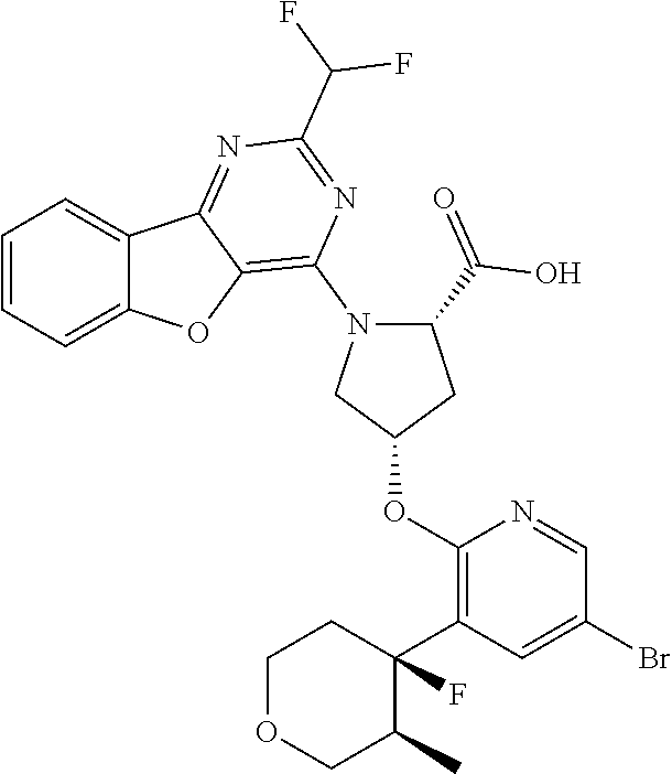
C1=CC=C2C(=C1)C1=NC(C(F)F)=NC(N3CC(OC4=C(C5(F)CCOCC5C)C=C(Br)C=N4)CC3C(O)=O)=C1O2
